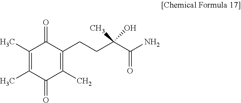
C1(C)=C(C)C(=O)C(C)=C(CCC(C(N)=O)(C)O)C1=O
